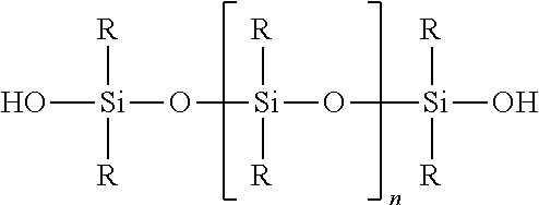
O[Si](O[Si](O[Si](O)([R])[R])([R])[R])([R])[R]
